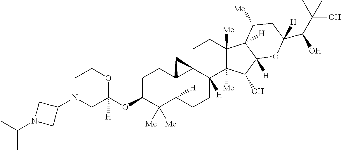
O(C1C([Me])([Me])C2([H])C3(CC1)C1(C([H])(CC2)C2([Me])C([Me])(CC1)C1([H])C([H])(C2O)OC(C(C(C)(O)C)O)([H])CC1[Me])C3)C1([H])CN(C2CN(C(C)C)C2)CCO1
